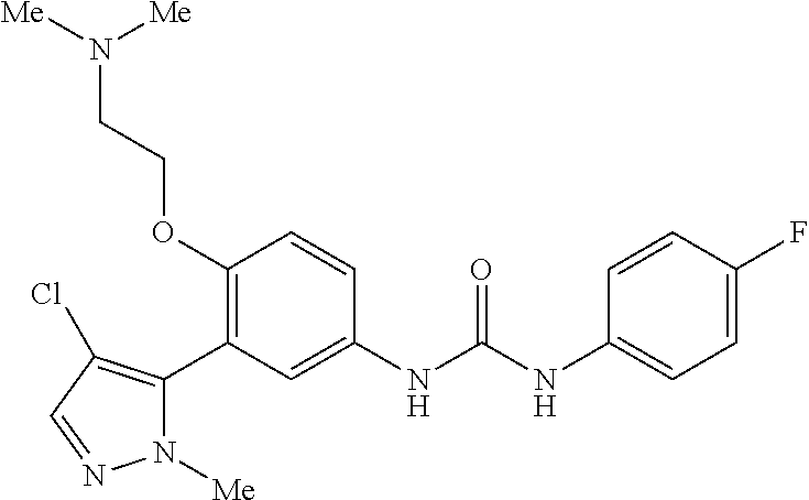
C1(OCCN([Me])[Me])=C(C2=C(Cl)C=NN2[Me])C=C(NC(NC2=CC=C(F)C=C2)=O)C=C1
